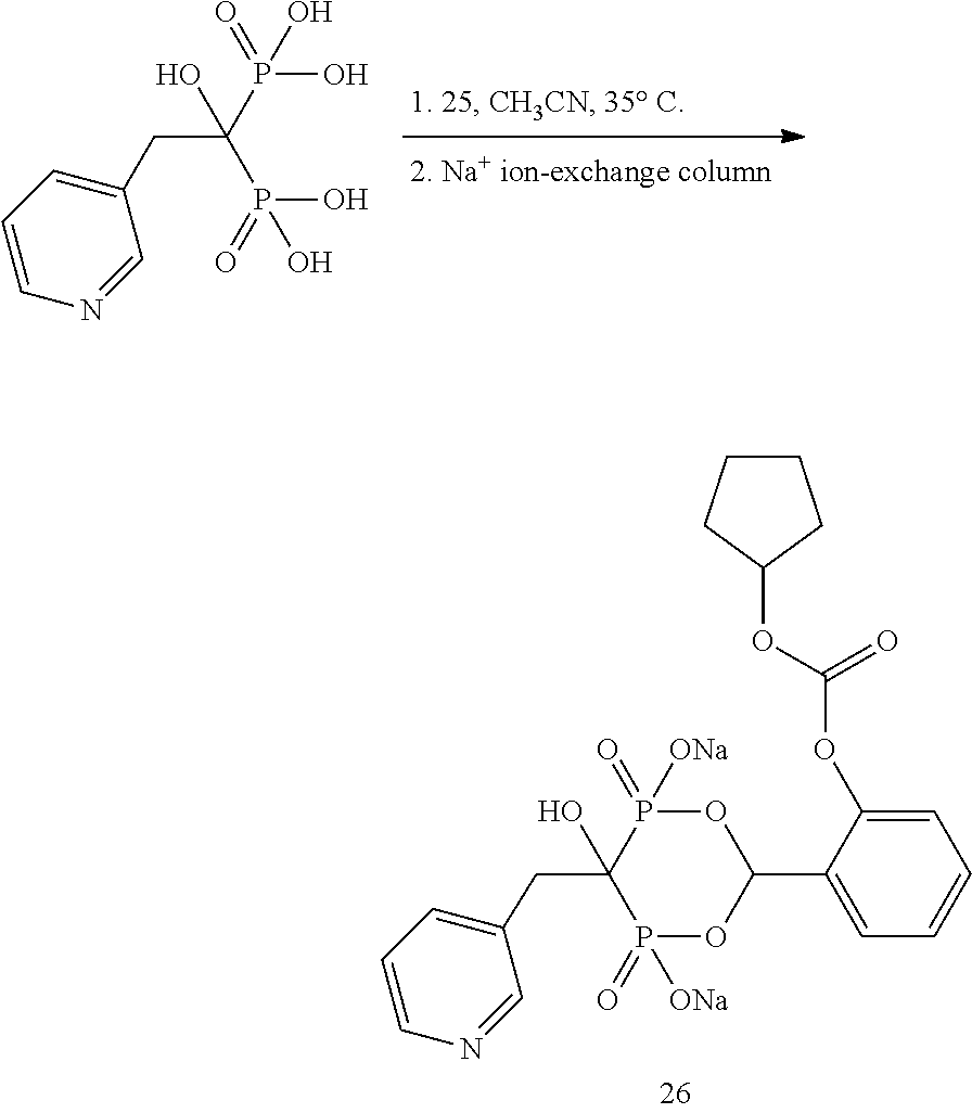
OP(C(CC1=CC=CN=C1)(P(=O)(O)O)O)(=O)O.O1P(=O)([ONa])C(CC2=CC=CN=C2)(O)P(=O)([ONa])OC1C1=CC=CC=C1OC(OC1CCCC1)=O
